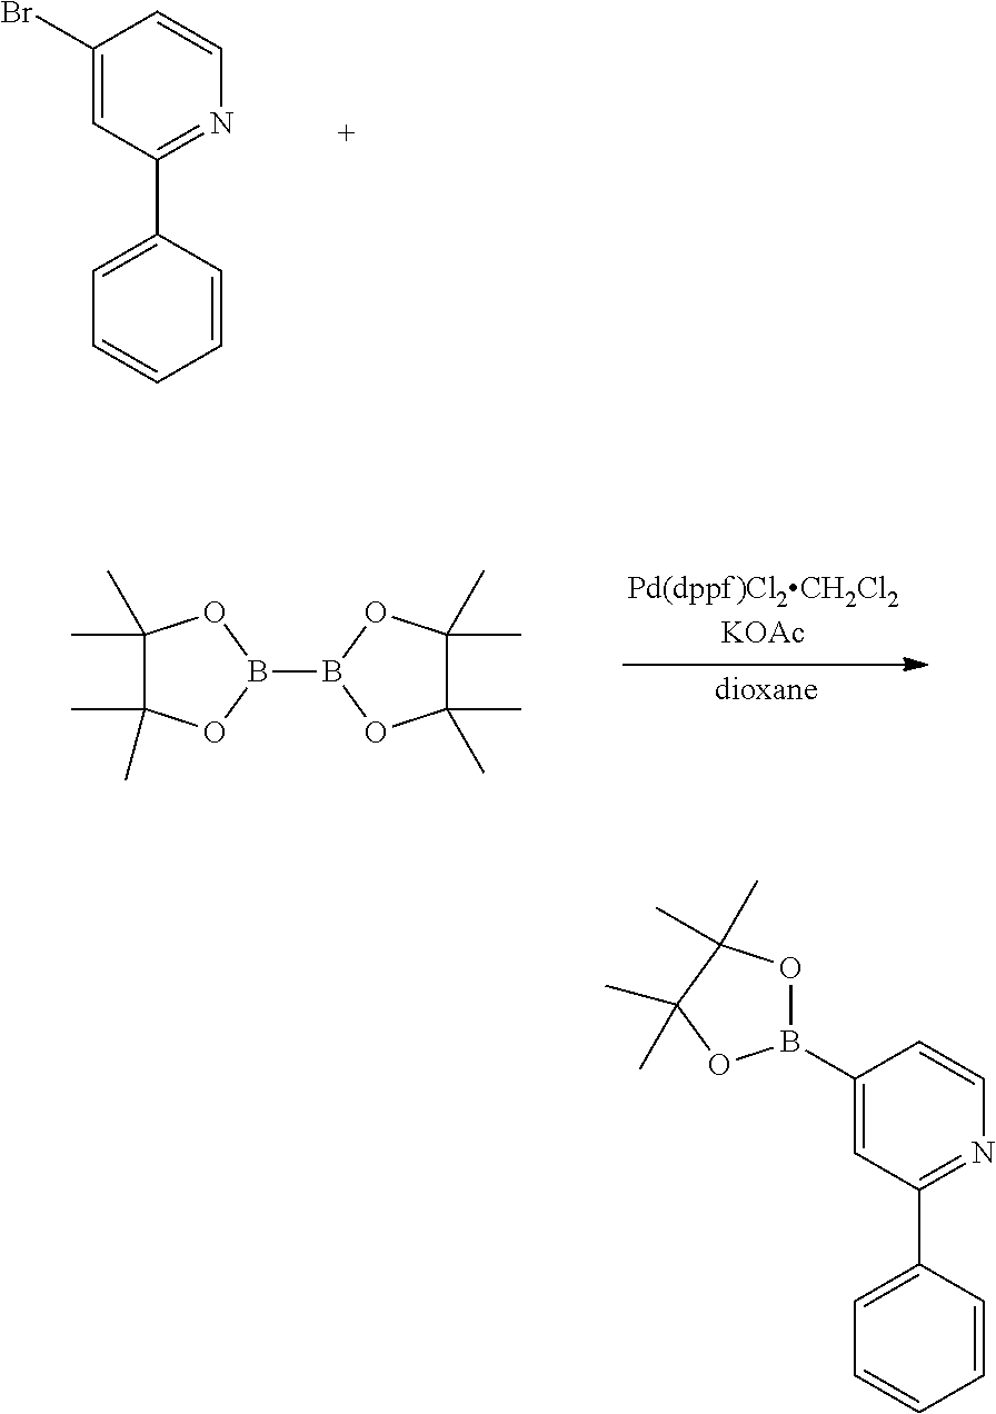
C1(Br)=CC(C2=CC=CC=C2)=NC=C1.B1(B2OC(C)(C)C(C)(C)O2)OC(C)(C)C(C)(C)O1.C1(B2OC(C)(C)C(C)(C)O2)=CC(C2=CC=CC=C2)=NC=C1
